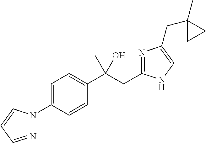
C1=C(N2N=CC=C2)C=CC(C(CC2=NC(CC3(C)CC3)=CN2)(C)O)=C1
